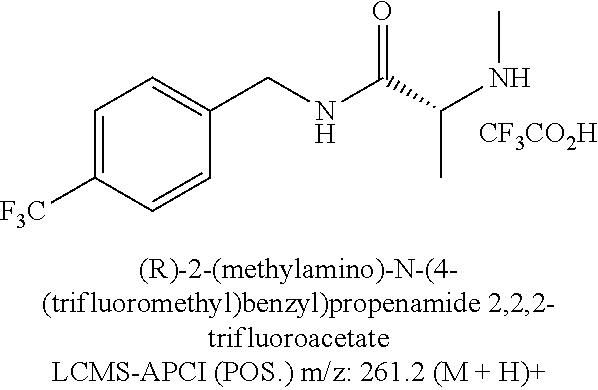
C1=C([F3C])C=CC(CNC(=O)C(NC)C)=C1.[CF3CO2H]
